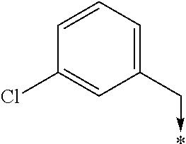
C1=CC=C(C->*)C=C1Cl
